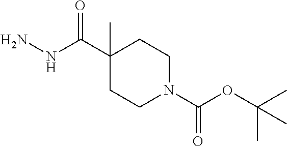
C1(C(NN)=O)(C)CCN(C(OC(C)(C)C)=O)CC1
